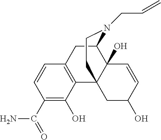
C1(C(N)=O)=C(O)C2=C(C=C1)CC1C3(O)C2(CC(O)C=C3)CCN1CC=C
